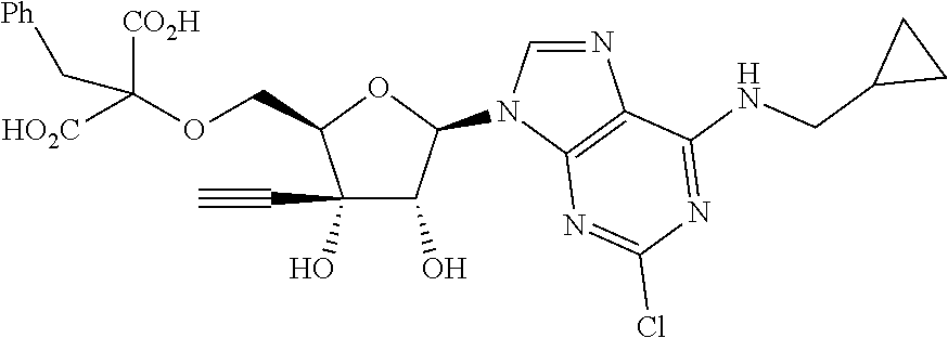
C(C1C(O)(C#C)C(O)C(N2C=NC3=C2N=C(Cl)N=C3NCC2CC2)O1)OC([HO2C])([CO2H])C[Ph]
